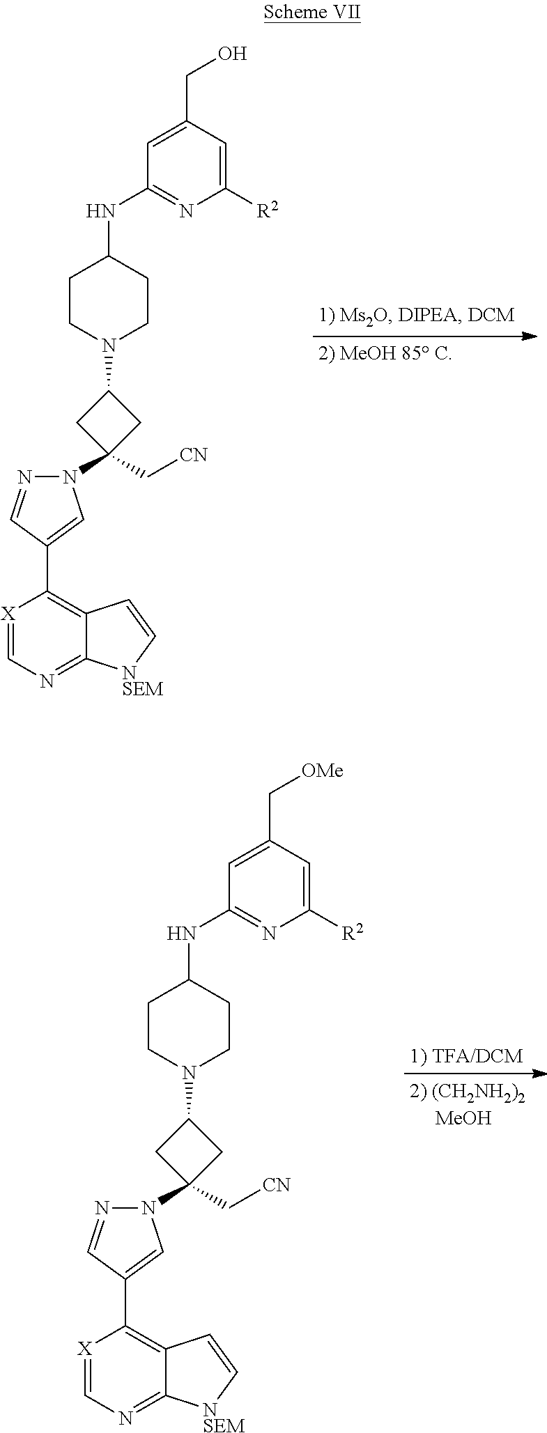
[X]1=CN=C2C(=C1C1=CN(C3(C[CN])CC(N4CCC(NC5=NC([R2])=CC(CO)=C5)CC4)C3)N=C1)C=C[NSEM]2.[X]1=CN=C2C(=C1C1=CN(C3(C[CN])CC(N4CCC(NC5=NC([R2])=CC(C[OMe])=C5)CC4)C3)N=C1)C=C[NSEM]2
